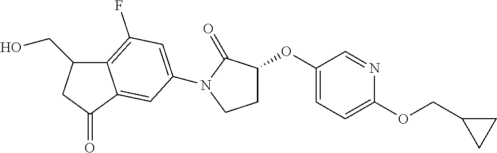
C12=C(F)C=C(N3C(=O)C(OC4=CC=C(OCC5CC5)N=C4)CC3)C=C1C(=O)CC2CO
